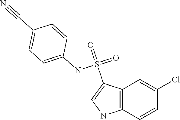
C1(Cl)=CC2=C(C=C1)NC=C2S(=O)(=O)NC1=CC=C(C#N)C=C1
